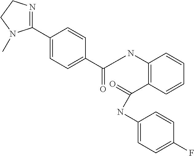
C1(C2=CC=C(C(NC3=C(C(=O)NC4=CC=C(F)C=C4)C=CC=C3)=O)C=C2)=NCCN1C
